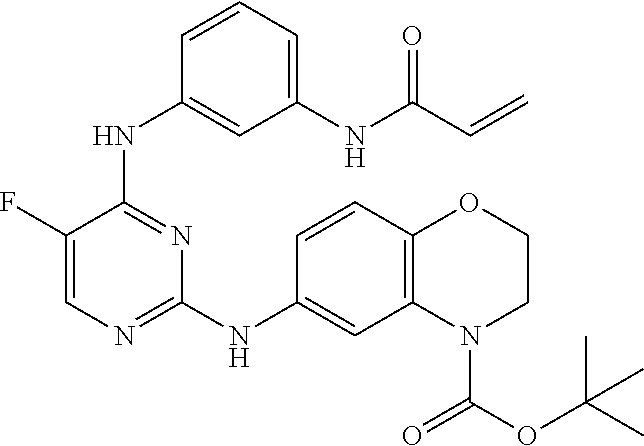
C1=C(F)C(NC2=CC(NC(C=C)=O)=CC=C2)=NC(NC2=CC3=C(C=C2)OCCN3C(OC(C)(C)C)=O)=N1
